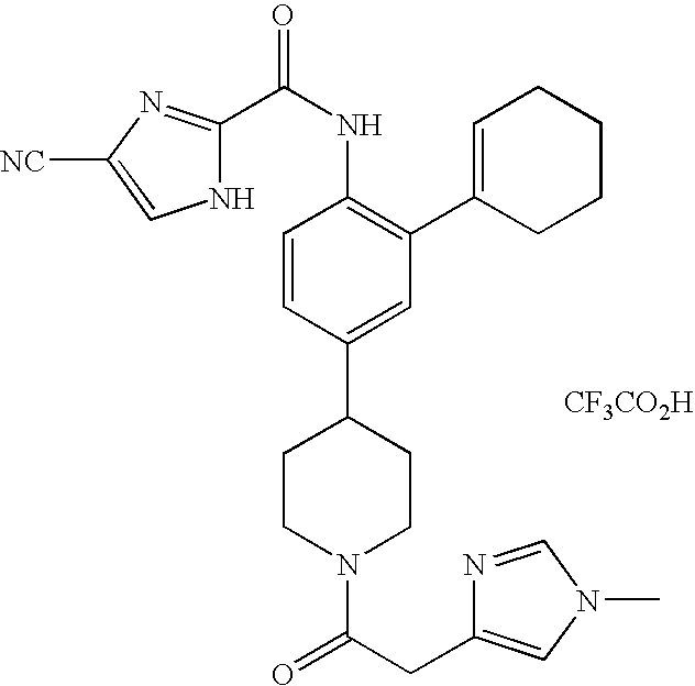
[CF3CO2H].C1CN(C(CC2=CN(C)C=N2)=O)CCC1C1=CC(C2=CCCCC2)=C(NC(=O)C2=NC([NC])=CN2)C=C1
